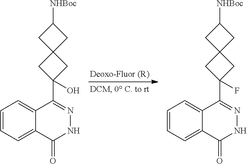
C12=CC=CC=C1C(C1(O)CC3(C1)CC([NHBoc])C3)=NNC2=O.C12=CC=CC=C1C(C1(F)CC3(C1)CC([NHBoc])C3)=NNC2=O
